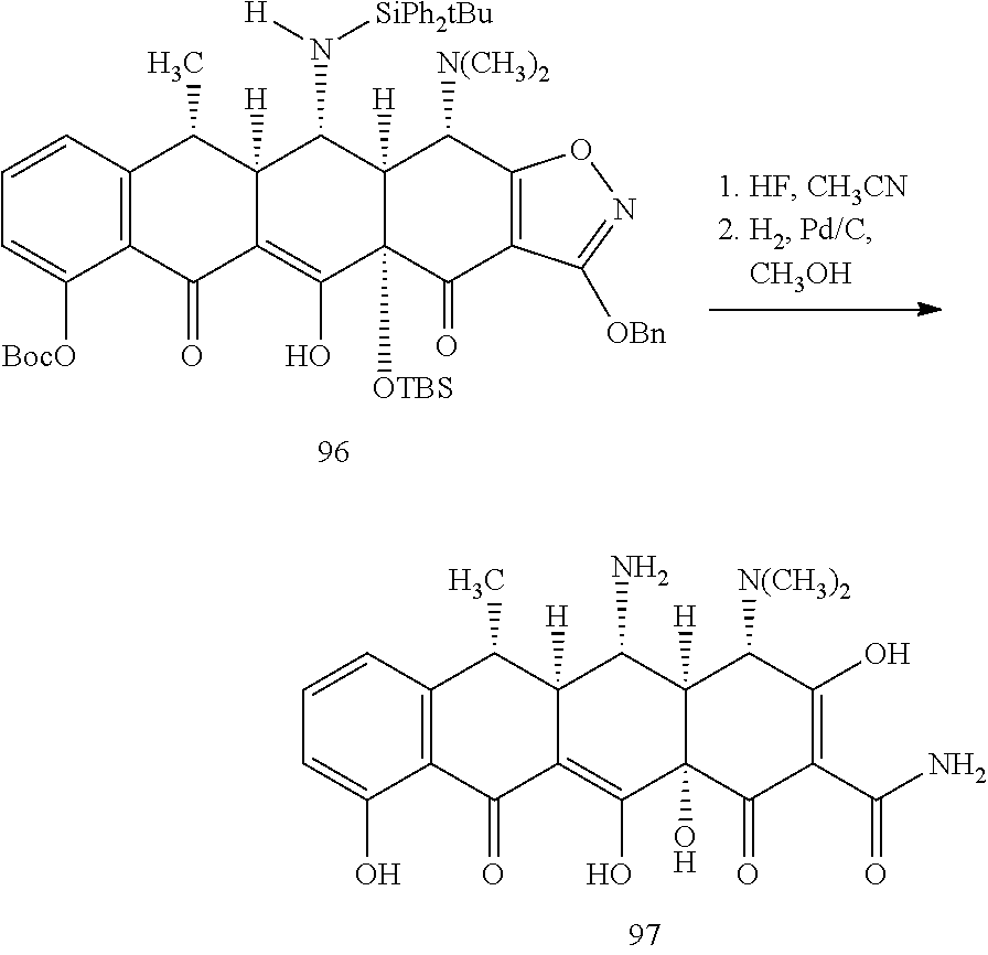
C1=CC2=C(C(O)=C1)C(=O)C1=C(O)C3(O)C([H])(C(N)C1([H])C2C)C([N(CH3)2])C(O)=C(C(N)=O)C3=O.C1=CC2=C(C([BocO])=C1)C(=O)C1=C(O)C3([OTBS])C([H])(C(N([H])[SiPh2tBu])C1([H])C2C)C([N(CH3)2])C1=C(C3=O)C([OBn])=NO1
